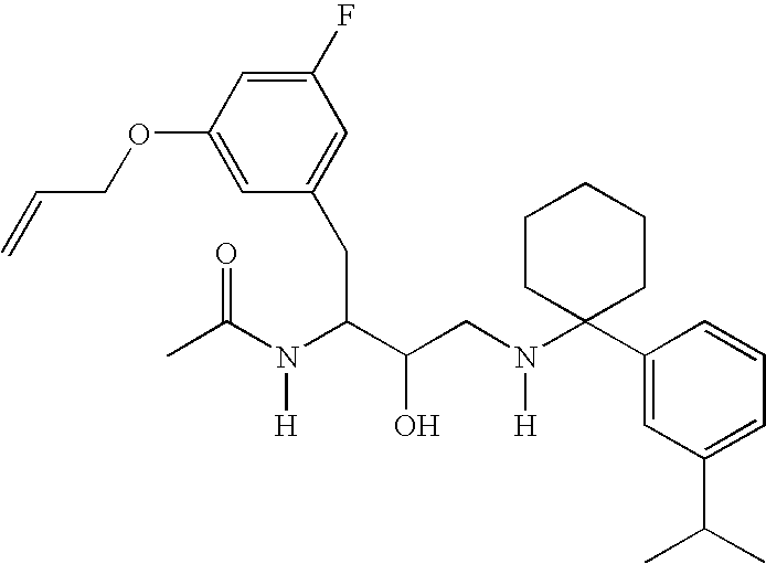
C1(OCC=C)=CC(CC(C(CN(C2(C3=CC(C(C)C)=CC=C3)CCCCC2)[H])O)N(C(C)=O)[H])=CC(F)=C1
